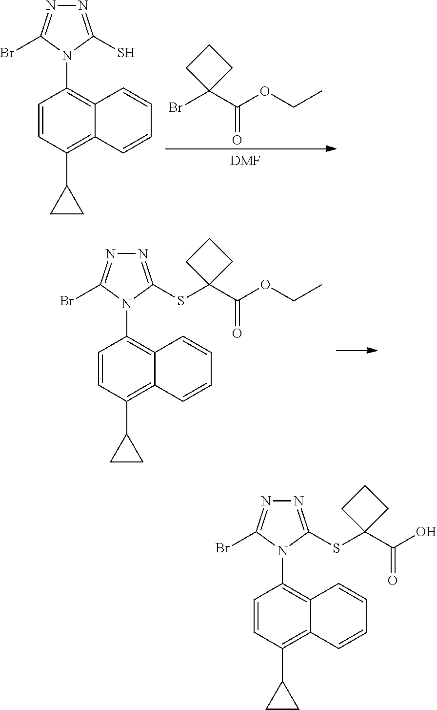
BrC1(C(=O)OCC)CCC1.[DMF].C1=CC(C2CC2)=C2C(=C1N1C(Br)=NN=C1S)C=CC=C2.C1=CC(C2CC2)=C2C(=C1N1C(Br)=NN=C1SC1(C(=O)OCC)CCC1)C=CC=C2.C1=CC(C2CC2)=C2C(=C1N1C(Br)=NN=C1SC1(C(=O)O)CCC1)C=CC=C2
